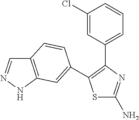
S1C(N)=NC(C2=CC=CC(Cl)=C2)=C1C1=CC2=C(C=NN2)C=C1
